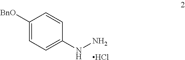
C1([BnO])=CC=C(NN)C=C1.Cl
